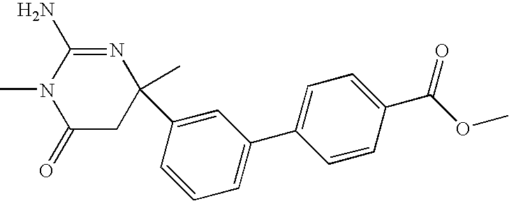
C1(=O)CC(C)(C2=CC(C3=CC=C(C(OC)=O)C=C3)=CC=C2)N=C(N)N1C
